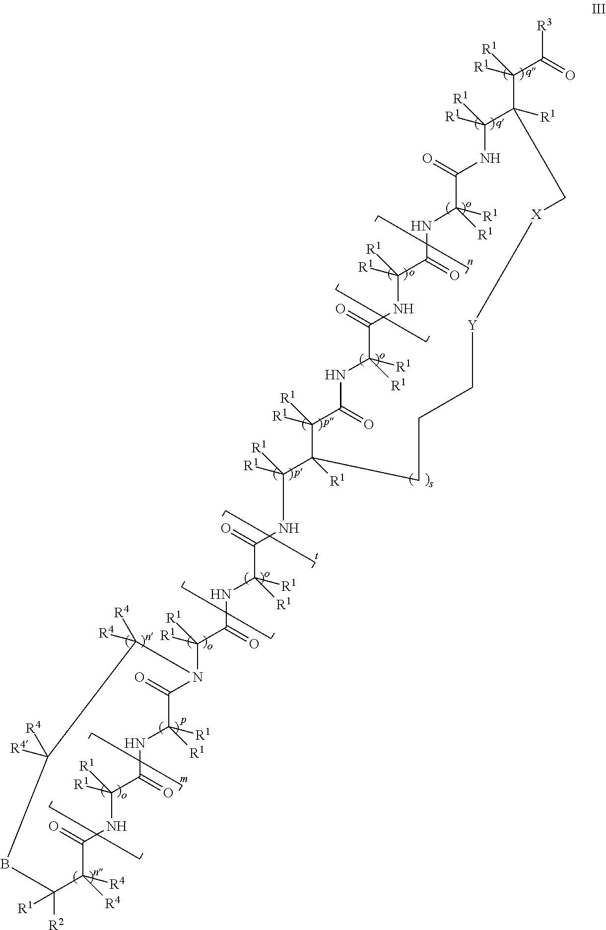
C(NC(C1([R1])CCC[Y][X]CC([R1])(C(C([R3])=O)([R1])[R1])C([R1])([R1])NC(=O)C([R1])([R1])NC(=O)C([R1])([R1])NC(=O)C([R1])([R1])NC(=O)C1([R1])[R1])([R1])[R1])(=O)C(NC(=O)C(N1C(=O)C([R1])([R1])NC(=O)C([R1])([R1])NC(=O)C([R4])([R4])C([R2])([R1])BC([R4])([R4])C1([R4])[R4])([R1])[R1])([R1])[R1]
